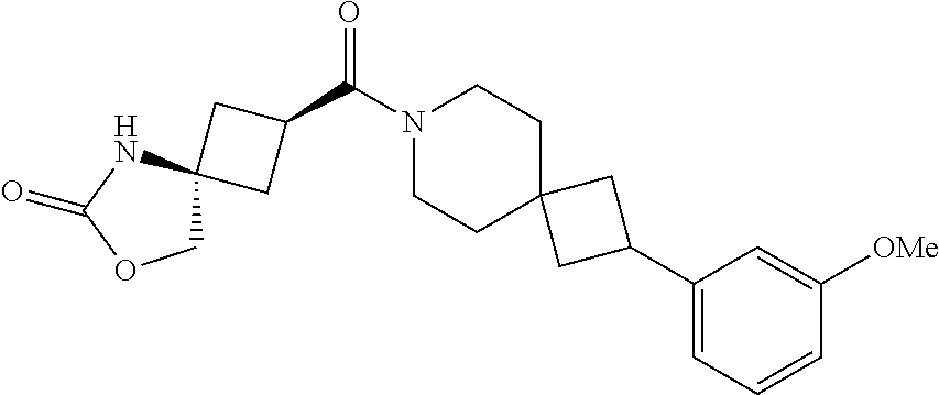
N1(C(C2CC3(C2)COC(=O)N3)=O)CCC2(CC1)CC(C1=CC=CC([OMe])=C1)C2
